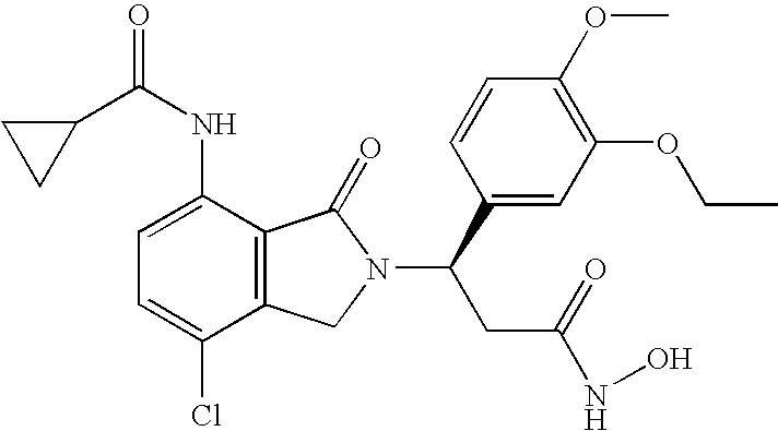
C1=C(NC(=O)C2CC2)C2=C(C(Cl)=C1)CN(C(C1=CC(OCC)=C(OC)C=C1)CC(NO)=O)C2=O
